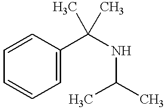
C1=C(C(NC(C)C)(C)C)C=CC=C1
